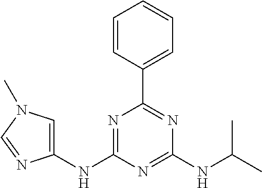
C1(NC2=NC(C3=CC=CC=C3)=NC(NC(C)C)=N2)=CN(C)C=N1
